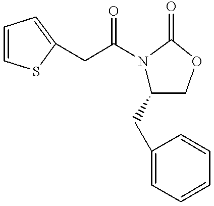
C1=CSC(CC(N2C(CC3=CC=CC=C3)COC2=O)=O)=C1
